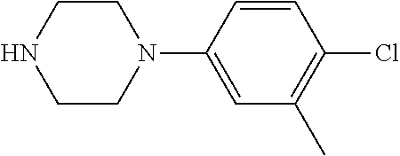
C1CN(C2=CC(C)=C(Cl)C=C2)CCN1
